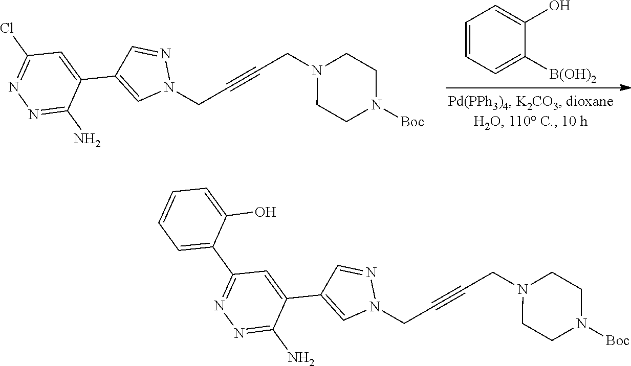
C1=CC=C([B(OH)2])C(O)=C1.N1(CC#CCN2CCN([Boc])CC2)N=CC(C2=CC(Cl)=NN=C2N)=C1.N1(CC#CCN2CCN([Boc])CC2)N=CC(C2=CC(C3=CC=CC=C3O)=NN=C2N)=C1
